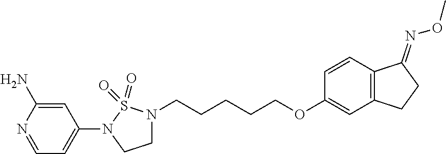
C1(N2CCN(CCCCCOC3=CC4=C(C=C3)C(=NOC)CC4)S2(=O)=O)=CC=NC(N)=C1
